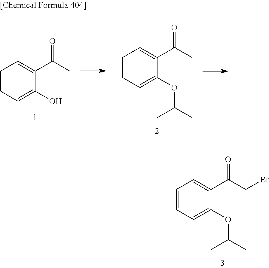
C1=CC=C(O)C(C(C)=O)=C1.C1=CC=C(OC(C)C)C(C(C)=O)=C1.C1=CC=C(OC(C)C)C(C(CBr)=O)=C1
